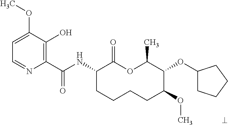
C1(C(NC2CCCCC(OC)C(OC3CCCC3)C(C)OC2=O)=O)=C(O)C(OC)=CC=N1
